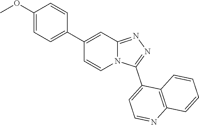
N12C(=NN=C1C1=CC=NC3=C1C=CC=C3)C=C(C1=CC=C(OC)C=C1)C=C2
